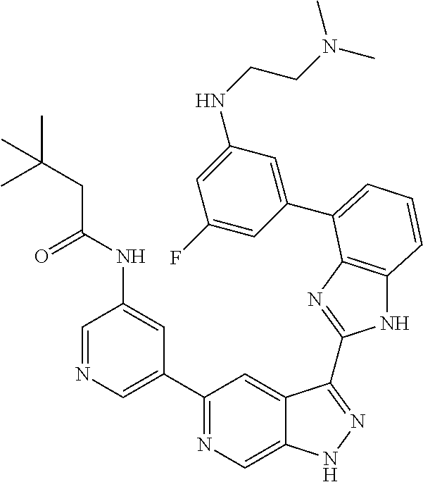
C1=NC=C(C2=NC=C3C(=C2)C(C2=NC4=C(N2)C=CC=C4C2=CC(NCCN(C)C)=CC(F)=C2)=NN3)C=C1NC(CC(C)(C)C)=O
